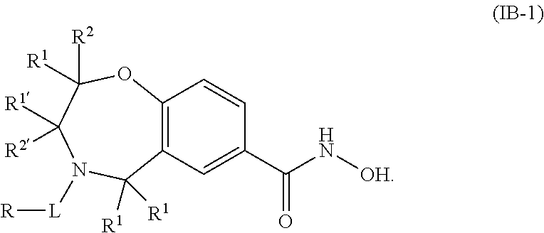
C12=C(C=C(C(N[OH])=O)C=C1)C([R1])([R1])N([L][R])C([R1])([R2])C([R2])([R1])O2
